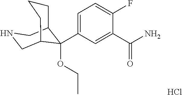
Cl.C1(C(N)=O)=CC(C2(OCC)C3CCCC2CNC3)=CC=C1F
